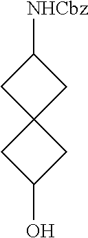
OC1CC2(C1)CC([NHCbz])C2
